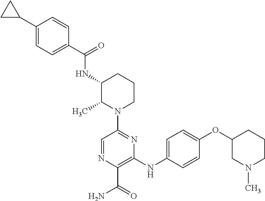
C1(C(=O)NC2C(C)N(C3=NC(NC4=CC=C(OC5CCCN(C)C5)C=C4)=C(C(=O)N)N=C3)CCC2)=CC=C(C2CC2)C=C1
